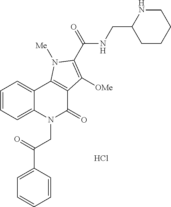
C1=C(C(=O)CN2C(=O)C3=C(C4=CC=CC=C24)N([Me])C(C(NCC2CCCCN2)=O)=C3[OMe])C=CC=C1.Cl
